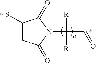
SC1CC(=O)N(C([R])([R])C=O)C1=O
